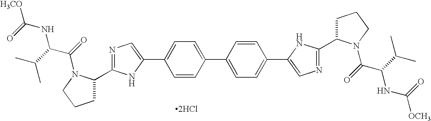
C1=CC(C2=CC=C(C3=CN=C(C4CCCN4C(=O)C(C(C)C)NC(=O)[OCH3])N3)C=C2)=CC=C1C1=CN=C(C2CCCN2C(=O)C(C(C)C)NC(=O)[H3CO])N1.[2HCl]
